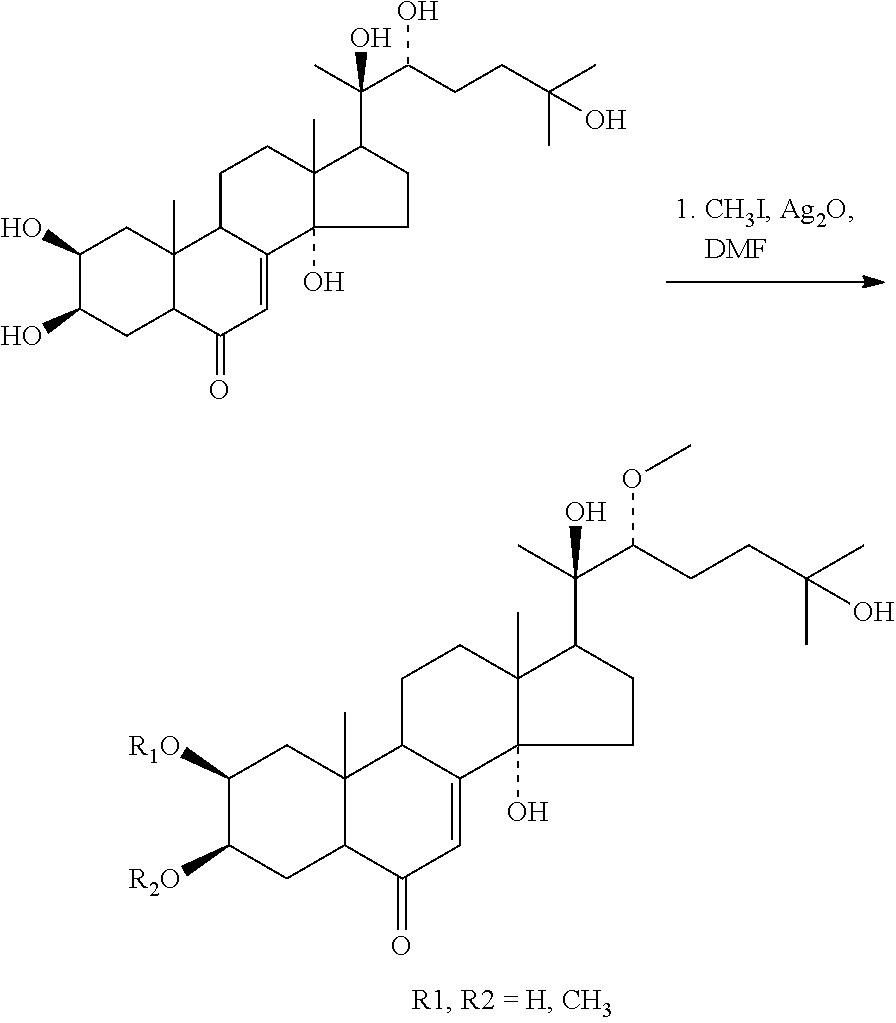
C1([R1O])C([R2O])CC2C(C)(C1)C1C(=CC2=O)C2(O)C(C)(CC1)C(C(C)(C(CCC(C)(C)O)OC)O)CC2.C1(O)C(O)CC2C(C)(C1)C1C(=CC2=O)C2(O)C(C)(CC1)C(C(C)(C(CCC(C)(C)O)O)O)CC2
